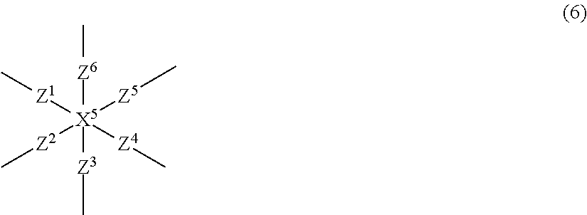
[X5]([Z6]C)([Z3]C)([Z5]C)([Z1]C)([Z2]C)[Z4]C
